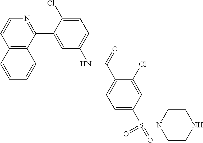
C12=C(C(C3=CC(NC(C4=CC=C(S(=O)(N5CCNCC5)=O)C=C4Cl)=O)=CC=C3Cl)=NC=C1)C=CC=C2
